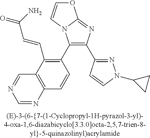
C1(C2=C(C=CC(=O)N)C3=C(C=C2)N=CN=C3)=C(C2=NN(C3CC3)C=C2)N=C2N1C=CO2
